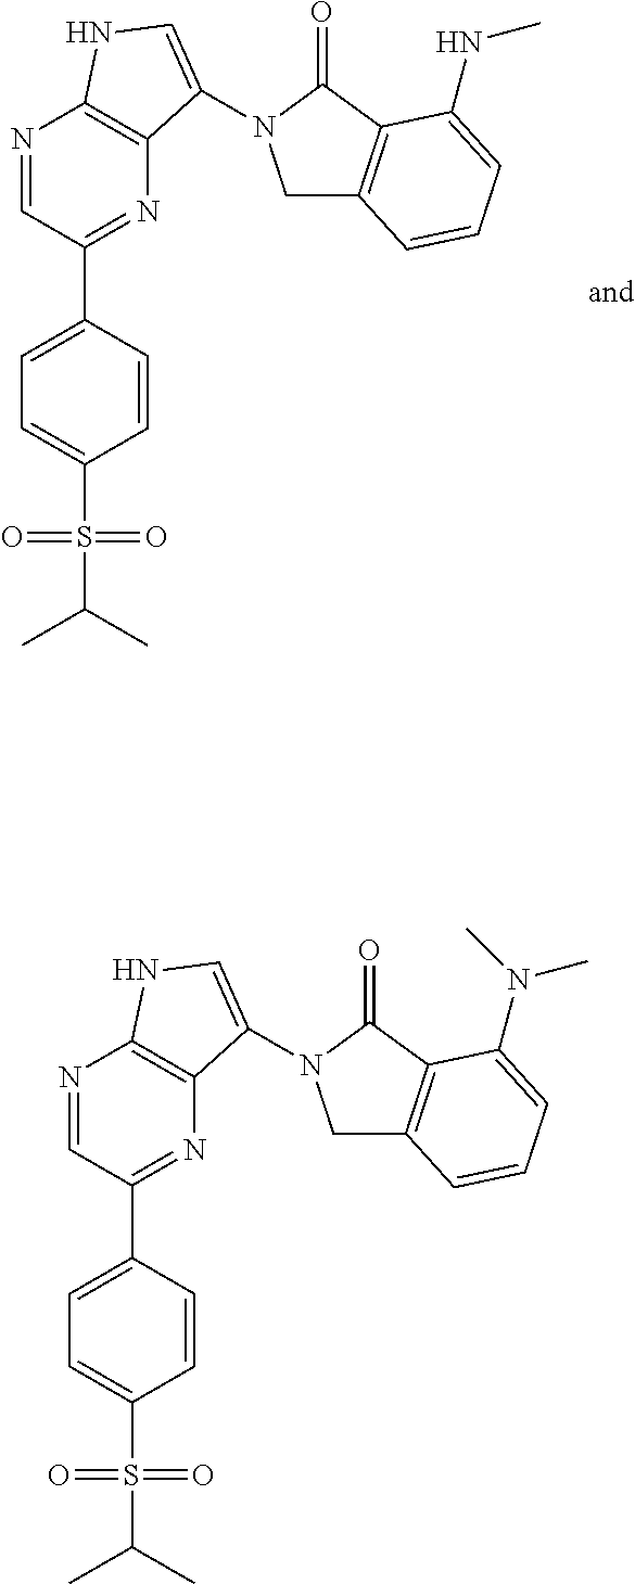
N1=CC(C2=CC=C(S(=O)(=O)C(C)C)C=C2)=NC2=C1NC=C2N1CC2=C(C1=O)C(NC)=CC=C2.N1=CC(C2=CC=C(S(=O)(=O)C(C)C)C=C2)=NC2=C1NC=C2N1CC2=C(C1=O)C(N(C)C)=CC=C2
